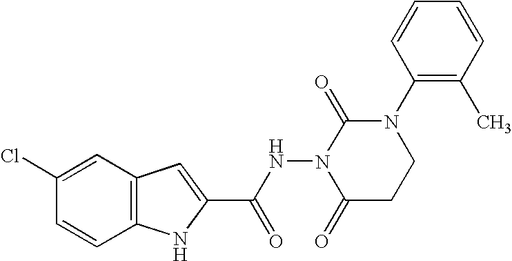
C12=C(C=C(Cl)C=C1)C=C(C(NN1C(=O)CCN(C3=C(C)C=CC=C3)C1=O)=O)N2
